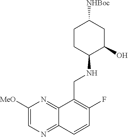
N(C1C(O)CC([NHBoc])CC1)CC1=C(F)C=CC2=NC=C([MeO])N=C12
